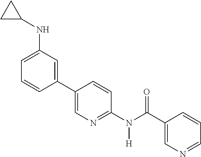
C1(C2=CN=C(N(C(C3=CN=CC=C3)=O)[H])C=C2)=CC(NC2CC2)=CC=C1
